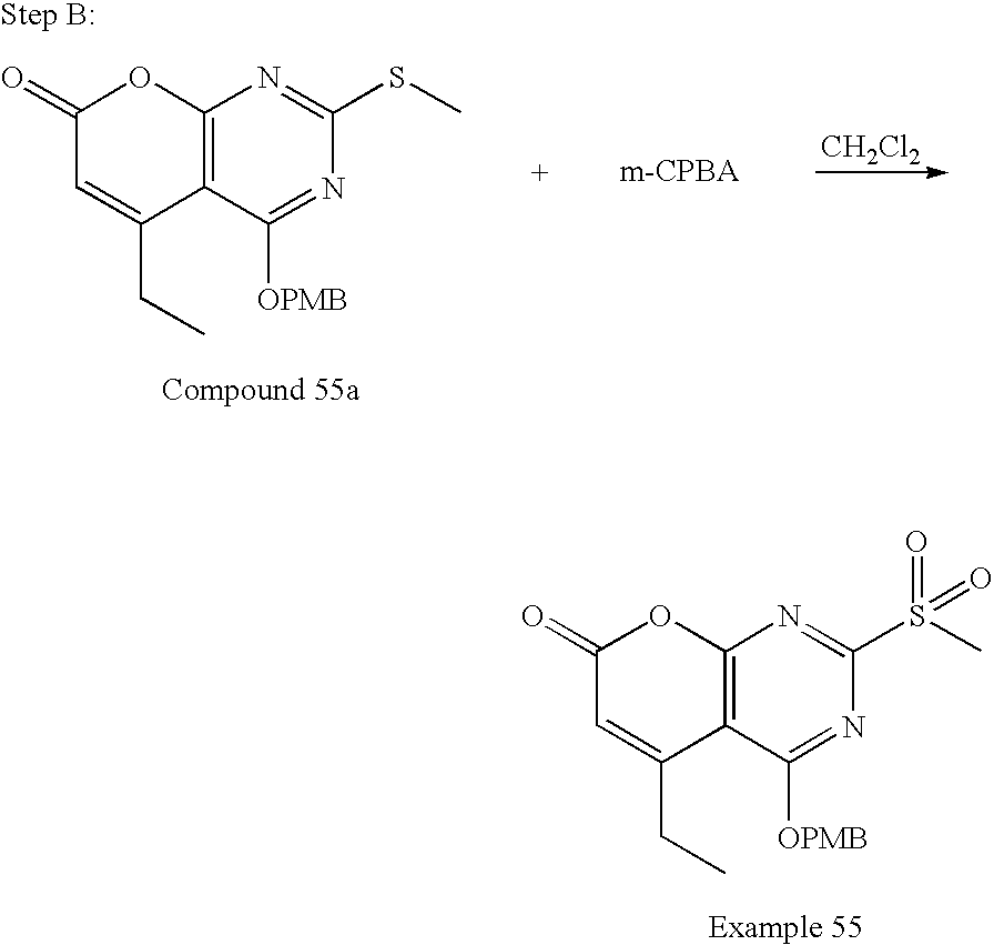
C1(=O)C=C(CC)C2=C(O1)N=C(S(C)(=O)=O)N=C2[OPMB].C1(=O)C=C(CC)C2=C(O1)N=C(SC)N=C2[OPMB].[CH2Cl2]
